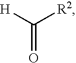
C([R2])([H])=O
